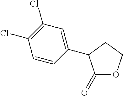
C1(=O)OCCC1C1=CC(Cl)=C(Cl)C=C1
